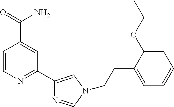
C1=CN=C(C2=CN(CCC3=CC=CC=C3OCC)C=N2)C=C1C(=O)N
